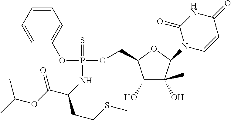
C1=CC=CC=C1OP(NC(CCSC)C(OC(C)C)=O)(OCC1C(O)C(C)(O)C(N2C=CC(=O)NC2=O)O1)=S
